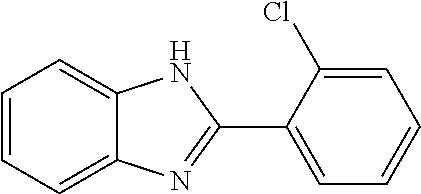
C1=CC=C2C(=C1)NC(C1=CC=CC=C1Cl)=N2
